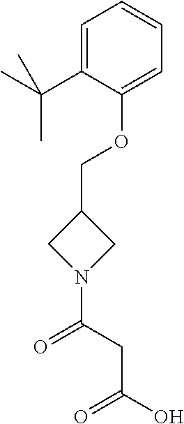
C1=C(C(C)(C)C)C(OCC2CN(C(CC(O)=O)=O)C2)=CC=C1
